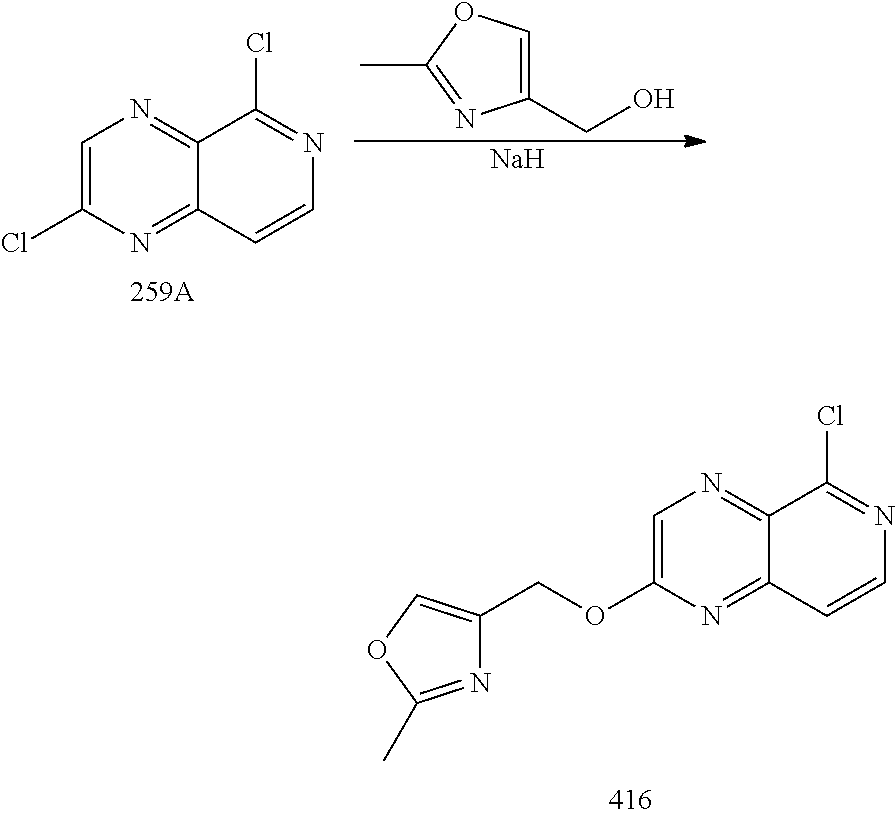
C1=C(Cl)N=C2C(=N1)C(Cl)=NC=C2.[Na].C1(CO)=COC(C)=N1.C1=C(OCC2=COC(C)=N2)N=C2C(=N1)C(Cl)=NC=C2
